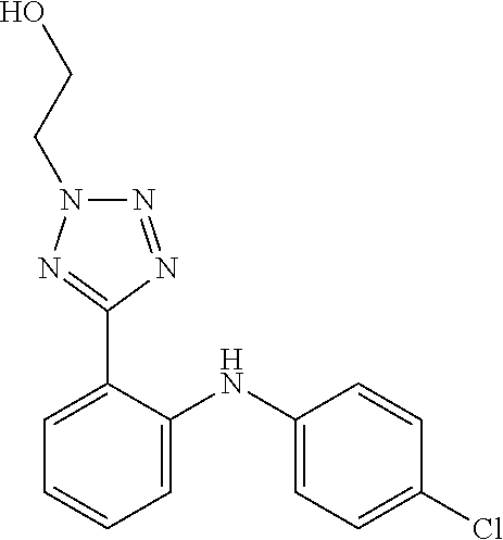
C1=CC(Cl)=CC=C1NC1=CC=CC=C1C1=NN(CCO)N=N1
